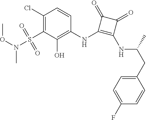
C1(Cl)=C(S(N(OC)C)(=O)=O)C(O)=C(NC2=C(NC(C)CC3=CC=C(F)C=C3)C(=O)C2=O)C=C1
